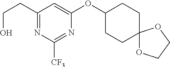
C(CC1=NC([CF3])=NC(OC2CCC3(CC2)OCCO3)=C1)O
